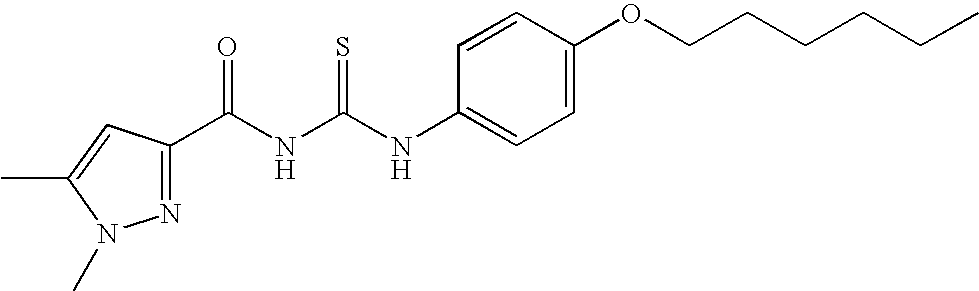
N1=C(C(NC(NC2=CC=C(OCCCCCC)C=C2)=S)=O)C=C(C)N1C
